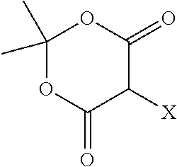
C1(C)(C)OC(=O)C([X])C(=O)O1
